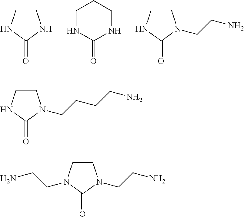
C1CNC(=O)N1.C1(=O)NCCCN1.C1CNC(=O)N1CCN.C1CNC(=O)N1CCCCN.C1CN(CCN)C(=O)N1CCN
